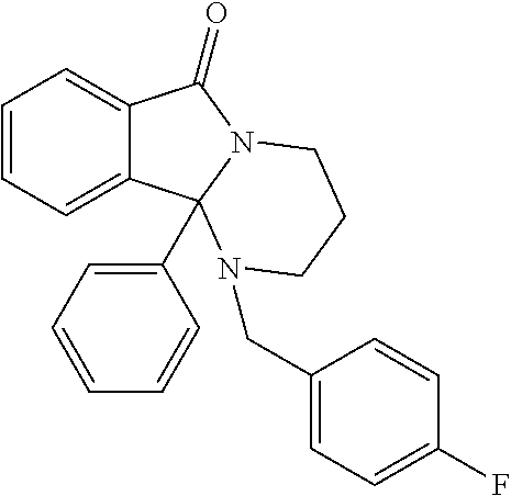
C12=CC=CC=C1C1(C3=CC=CC=C3)N(C2=O)CCCN1CC1=CC=C(F)C=C1
